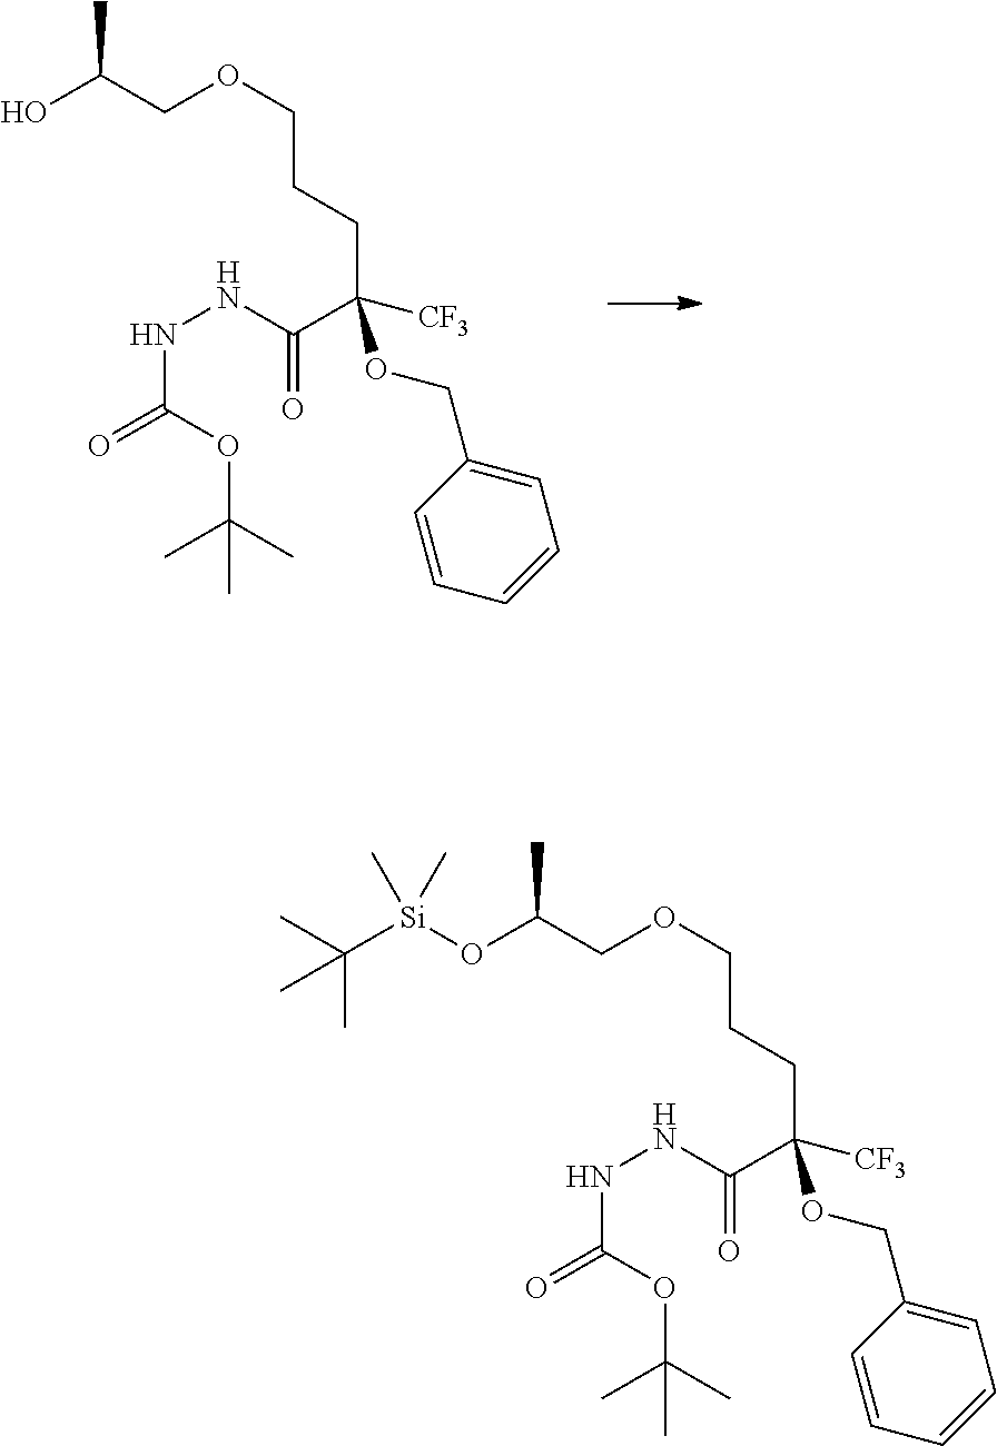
C([Si](OC(COCCCC([CF3])(C(NNC(=O)OC(C)(C)C)=O)OCC1=CC=CC=C1)C)(C)C)(C)(C)C.C(CC([CF3])(C(NNC(=O)OC(C)(C)C)=O)OCC1=CC=CC=C1)COCC(O)C
